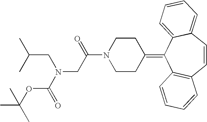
O(C(=O)N(CC(N1CCC(=C2C3=C(C=CC4=CC=CC=C24)C=CC=C3)CC1)=O)CC(C)C)C(C)(C)C
